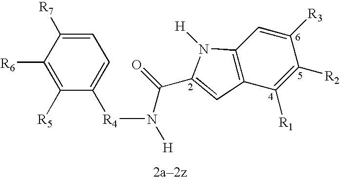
C1([R1])=C([R2])C([R3])=CC2=C1C=C(C(N([R4]C1=CC=C([R7])C([R6])=C1[R5])[H])=O)N2[H]
